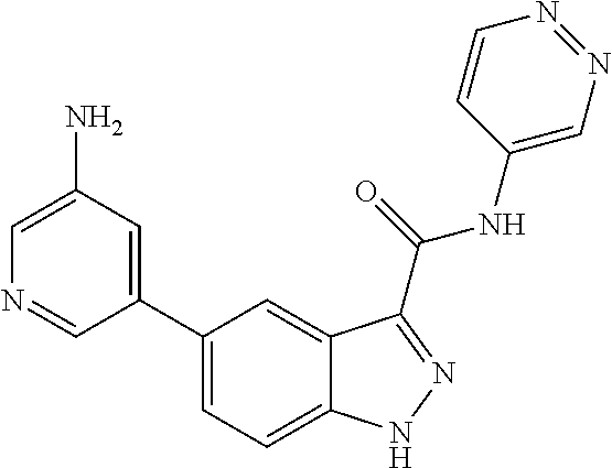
C1(N)=CN=CC(C2=CC=C3C(=C2)C(C(NC2=CN=NC=C2)=O)=NN3)=C1
